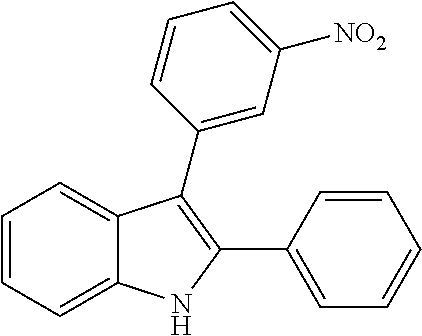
C1=CC=C2C(=C1)C(C1=CC([NO2])=CC=C1)=C(C1=CC=CC=C1)N2
